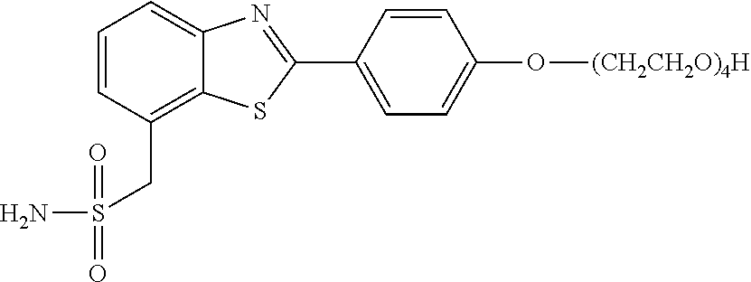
C1=CC(CS(N)(=O)=O)=C2C(=C1)N=C(C1=CC=C(O[(CH2CH2O)4H])C=C1)S2
